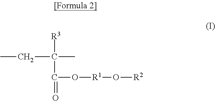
CCC([R3])(C)C(O[R1]O[R2])=O
